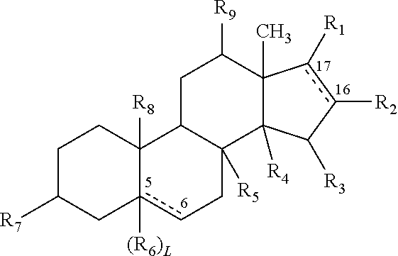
C1C([R7])Cc2([(R6)L])cCC3([R5])C(C2([R8])C1)CC([R9])C1(C)C3([R4])C([R3])c([R2])c1[R1]
